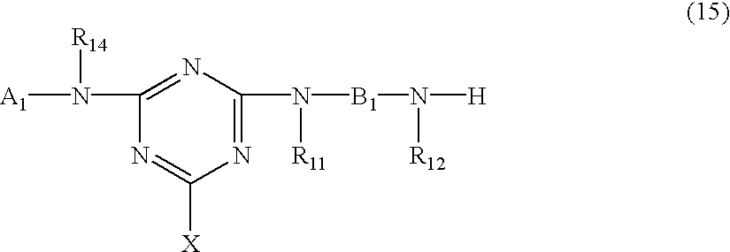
N1=C(N([R11])[B1]N([R12])[H])N=C(N([R14])[A1])N=C1[X]
